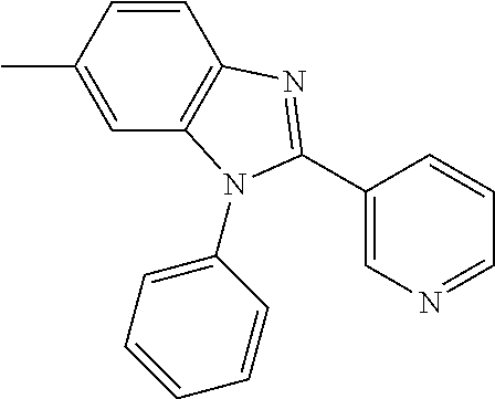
C1(C)=CC2=C(C=C1)N=C(C1=CN=CC=C1)N2C1=CC=CC=C1
